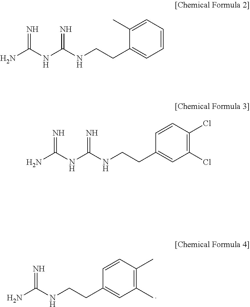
C1(C)=C(C)C=CC(CCNC(N)=N)=C1.C1=CC=C(C)C(CCNC(NC(N)=N)=N)=C1.C1(Cl)=C(Cl)C=CC(CCNC(NC(N)=N)=N)=C1
